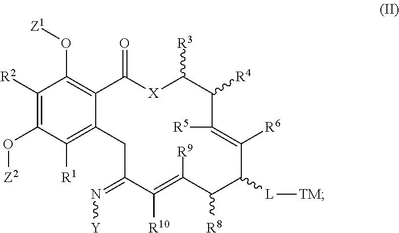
C1([R2])=C(O[Z2])C([R1])=C2C(=C1O[Z1])C(=O)[X]C([R3])C([R4])C([R5])=C([R6])C([L][TM])C([R8])C([R9])=C([R10])C(=N[Y])C2
